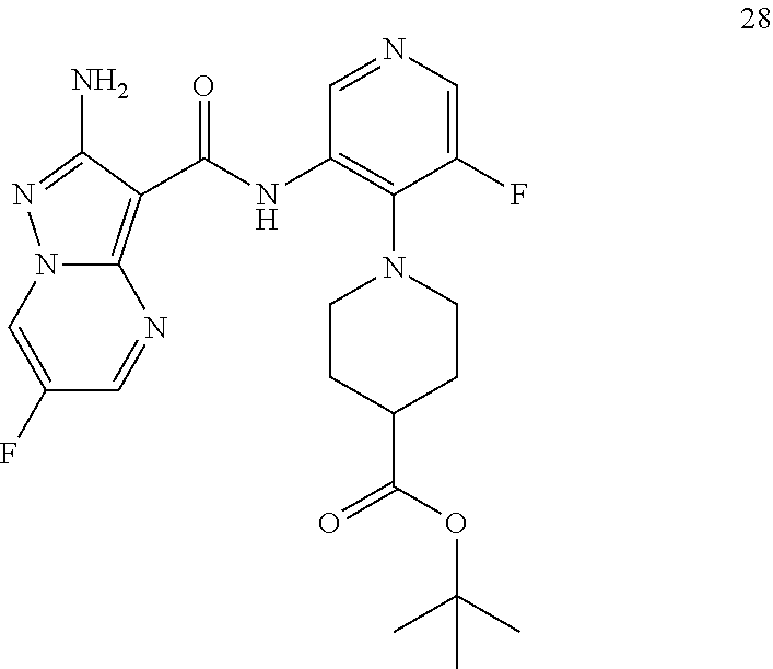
C1=NC=C(F)C(N2CCC(C(OC(C)(C)C)=O)CC2)=C1NC(=O)C1=C2N(N=C1N)C=C(F)C=N2
